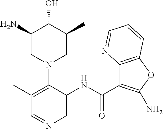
C1(C)=C(N2CC(C)C(O)C(N)C2)C(NC(C2=C(N)OC3=C2N=CC=C3)=O)=CN=C1
